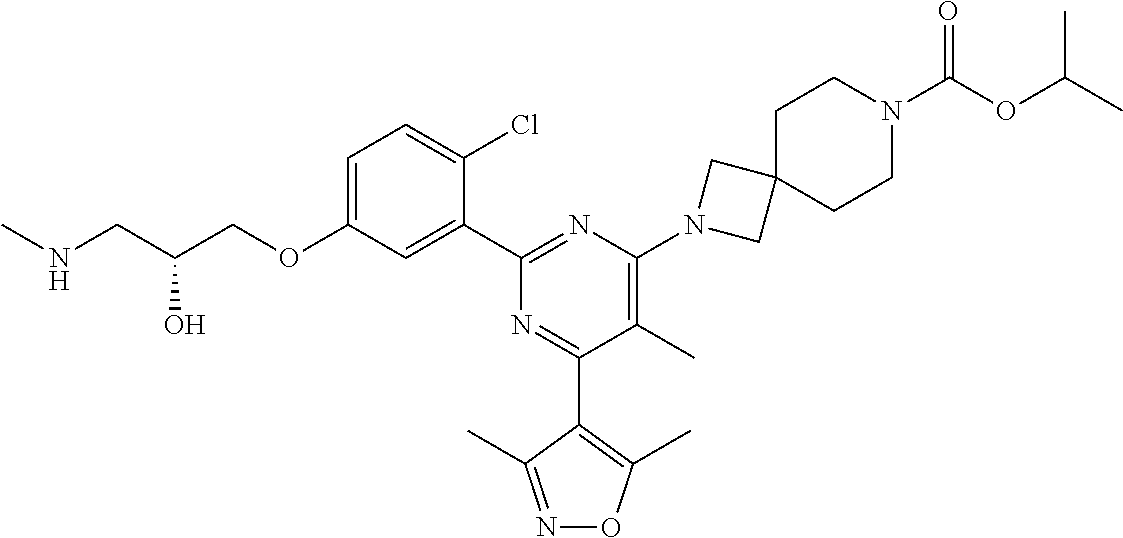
C1=C(OCC(CNC)O)C=C(C2=NC(N3CC4(C3)CCN(C(OC(C)C)=O)CC4)=C(C)C(C3=C(C)ON=C3C)=N2)C(Cl)=C1
